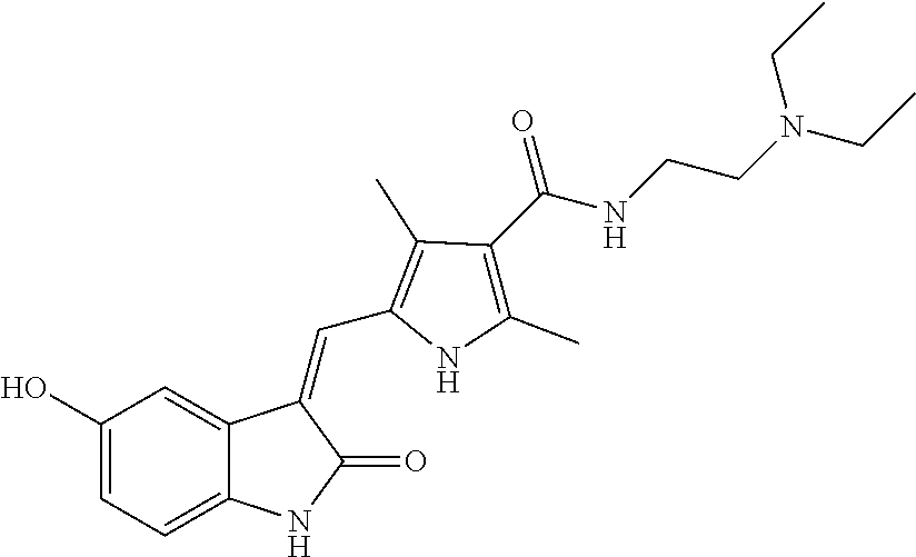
C1=C2C(=CC(O)=C1)C(=CC1=C(C)C(C(=O)NCCN(CC)CC)=C(C)N1)C(=O)N2
